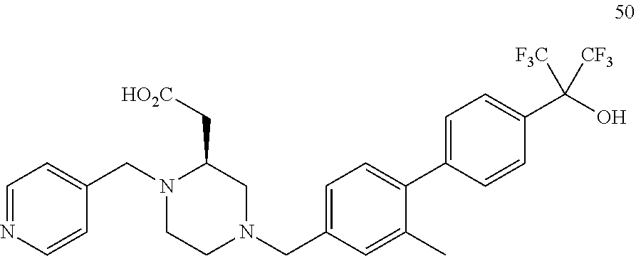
C1=NC=CC(CN2CCN(CC3=CC=C(C4=CC=C(C(O)([CF3])[F3C])C=C4)C(C)=C3)CC2C[HO2C])=C1
